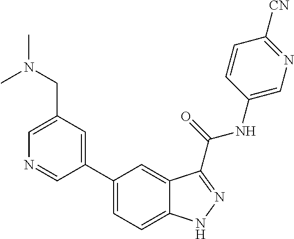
C1(CN(C)C)=CN=CC(C2=CC=C3C(=C2)C(C(NC2=CN=C([CN])C=C2)=O)=NN3)=C1
